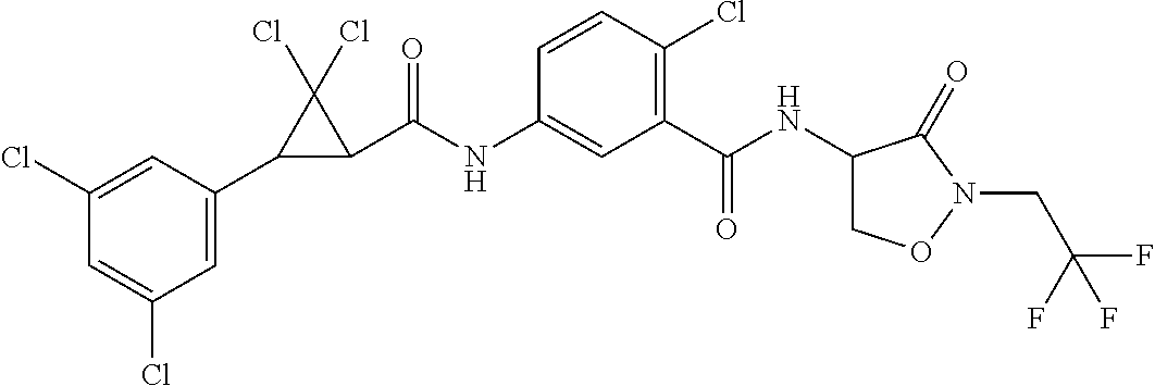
C1(Cl)=CC(C2C(C(NC3=CC(C(=O)NC4CON(CC(F)(F)F)C4=O)=C(Cl)C=C3)=O)C2(Cl)Cl)=CC(Cl)=C1
